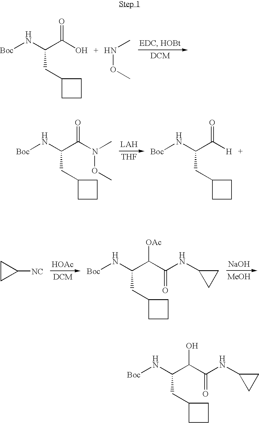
C(C(O)=O)(N[Boc])CC1CCC1.N(OC)C.[THF].C(C(N(C)OC)=O)(N[Boc])CC1CCC1.C(C([H])=O)(N[Boc])CC1CCC1.[HOAc].[NaOH].[MeOH].C1CC1[NC].[Boc]NC(C(C(NC1CC1)=O)[OAc])CC1CCC1.[Boc]NC(C(C(NC1CC1)=O)O)CC1CCC1
